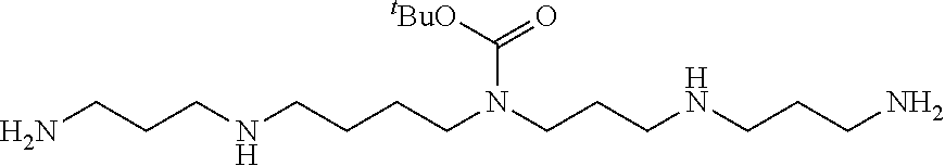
NCCCNCCCCN(CCCNCCCN)C([tBuO])=O
